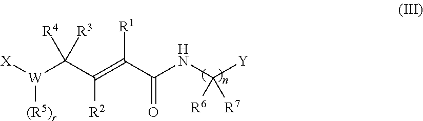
[X][W]([(R5)r])C([R3])([R4])C(=C([R1])C(NC([Y])([R6])[R7])=O)[R2]
